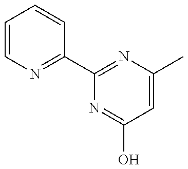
C1=CN=C(C2=NC(C)=CC(O)=N2)C=C1
